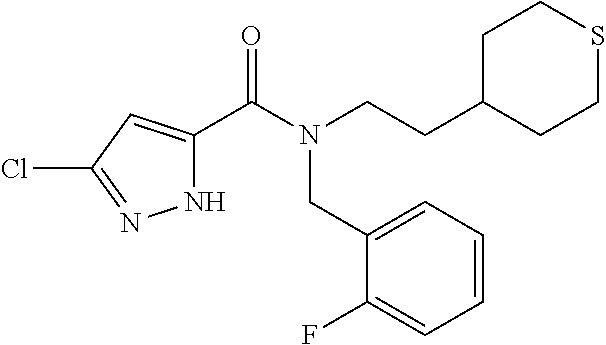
N1C(C(=O)N(CCC2CCSCC2)CC2=CC=CC=C2F)=CC(Cl)=N1
